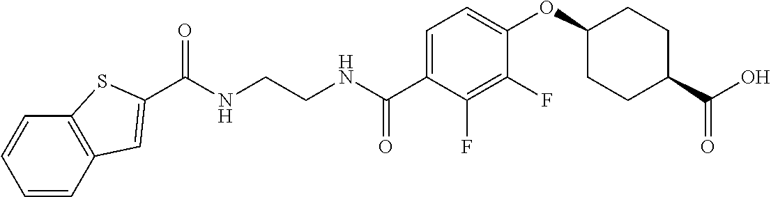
C(NCCNC(C1=CC=C(OC2CCC(C(O)=O)CC2)C(F)=C1F)=O)(=O)C1=CC2=C(C=CC=C2)S1
